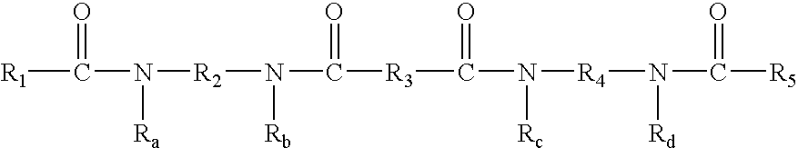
[R1]C(N([Ra])[R2]N([Rb])C(=O)[R3]C(N([Rc])[R4]N([Rd])C([R5])=O)=O)=O
